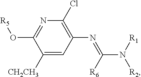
C1([CH2CH3])=CC(N=C(N([R1])[R2])[R6])=C(Cl)N=C1O[R5]
